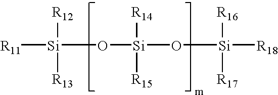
[R11][Si]([R12])([R13])O[Si]([R14])([R15])O[Si]([R16])([R17])[R18]
